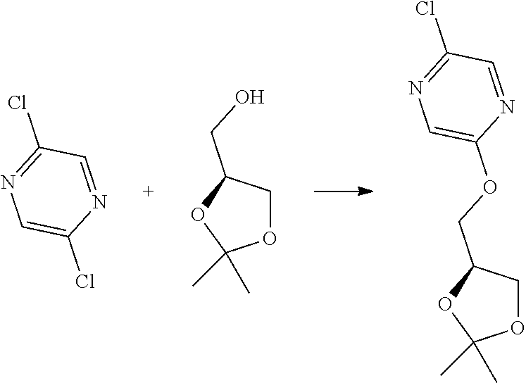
O1CC(COC2=CN=C(Cl)C=N2)OC1(C)C.ClC1=CN=C(Cl)C=N1.O1CC(CO)OC1(C)C
